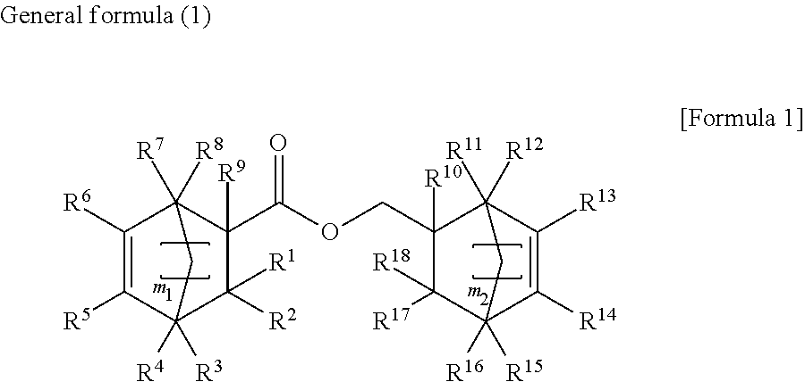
C1([R5])=C([R6])C2([R7])([R8])C([R9])(C(OCC3([R10])C([R18])([R17])C4([R16])([R15])C([R14])=C([R13])C3([R11])([R12])C4)=O)C([R1])([R2])C1([R4])([R3])C2
